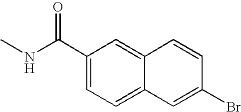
C12=CC(C(NC)=O)=CC=C1C=C(Br)C=C2
